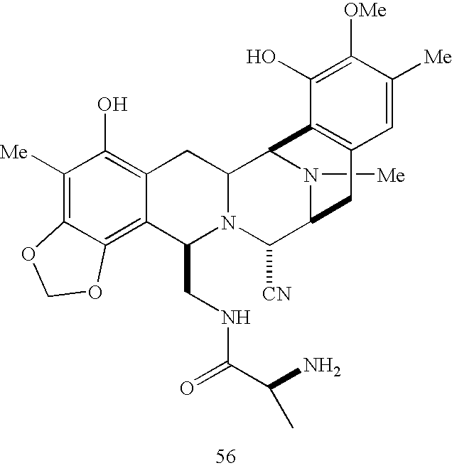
N1([Me])C2C([CN])N3C(CNC(C(N)C)=O)C4=C5C(=C([Me])C(O)=C4CC3C1C1=C(C2)C=C([Me])C([OMe])=C1O)OCO5
